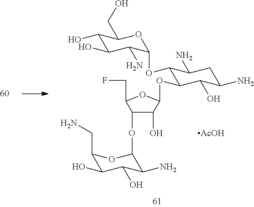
C1(O)C(O)C(N)C(OC2C(OC3C(O)C(OC4C(N)C(O)C(O)C(CN)O4)C(CF)O3)C(O)C(N)CC2N)OC1CO.[AcOH]
